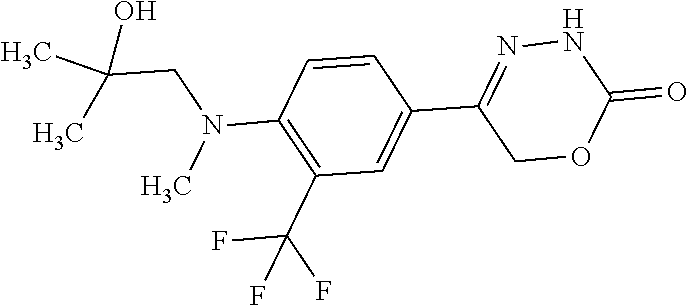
FC(F)(C1=C(N(C)CC(C)(C)O)C=CC(C2=NNC(=O)OC2)=C1)F
